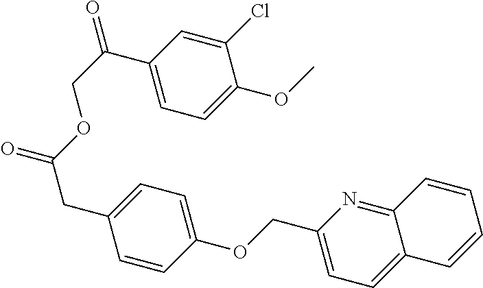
C1=CC(OCC2=CC=C3C(=N2)C=CC=C3)=CC=C1CC(=O)OCC(=O)C1=CC=C(OC)C(Cl)=C1
